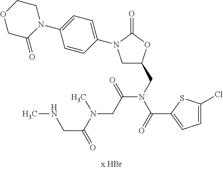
C1C(CN(C(C2=CC=C(Cl)S2)=O)C(CN(C)C(CNC)=O)=O)OC(=O)N1C1=CC=C(N2CCOCC2=O)C=C1
